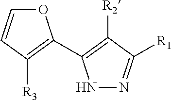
O1C=CC([R3])=C1C1=C([R2])C([R1])=NN1
